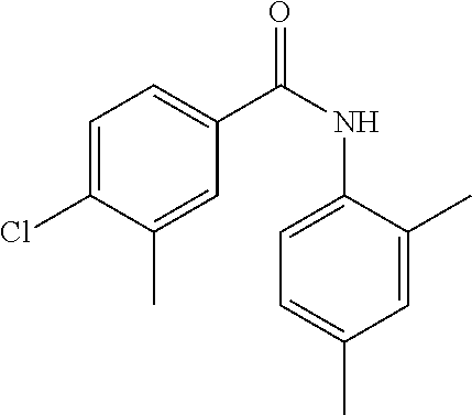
O=C(C1=CC=C(Cl)C(C)=C1)NC1=CC=C(C)C=C1C
